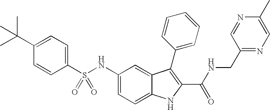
C1(C(C)(C)C)=CC=C(S(NC2=CC=C3C(=C2)C(C2=CC=CC=C2)=C(C(NCC2=NC=C(C)N=C2)=O)N3)(=O)=O)C=C1
